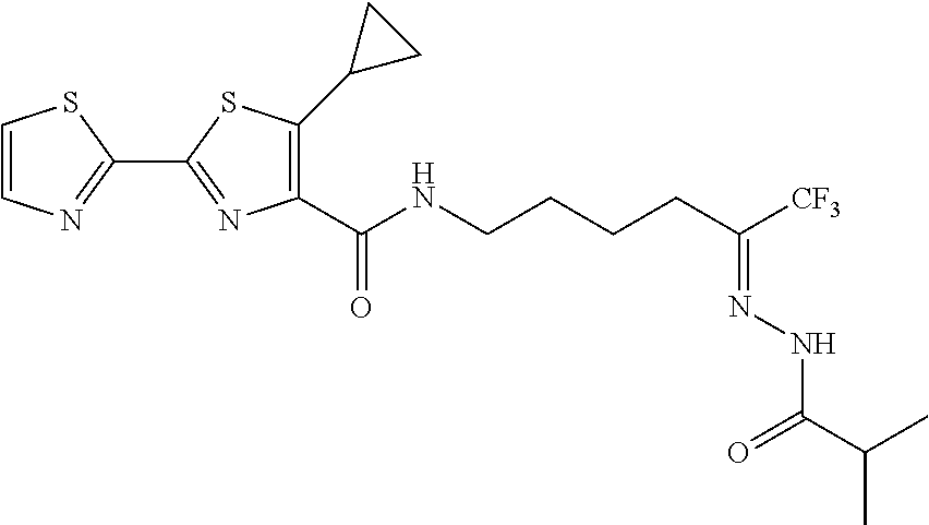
C1=CN=C(C2=NC(C(NCCCCC([CF3])=NNC(C(C)C)=O)=O)=C(C3CC3)S2)S1
